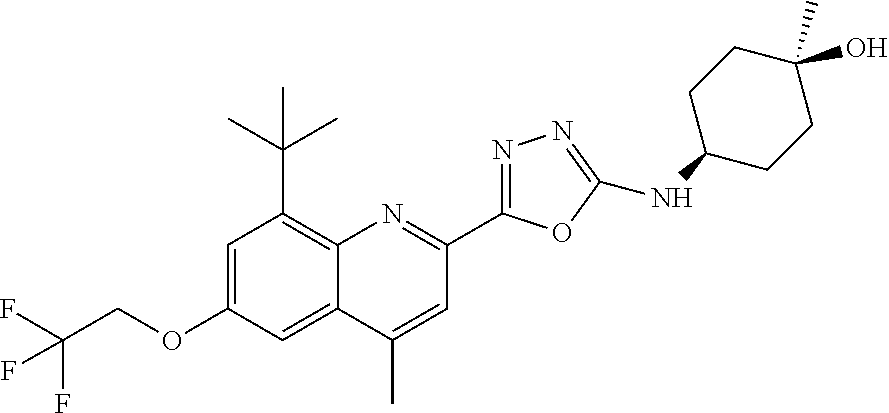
C1=C(OCC(F)(F)F)C=C2C(=C1C(C)(C)C)N=C(C1=NN=C(NC3CCC(O)(C)CC3)O1)C=C2C
